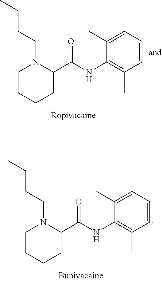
C1CCCC(C(NC2=C(C)C=CC=C2C)=O)N1CCCC.C1CCCC(C(NC2=C(C)C=CC=C2C)=O)N1CCCC
